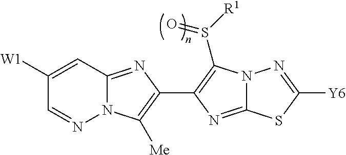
N12C(=NC(C3=C(S([R1])=O)N4C(=N3)SC([Y6])=N4)=C1[Me])C=C([W1])C=N2
